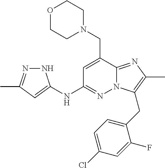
O1CCN(CC2=CC(NC3=CC(C)=NN3)=NN3C2=NC(C)=C3CC2=CC=C(Cl)C=C2F)CC1
